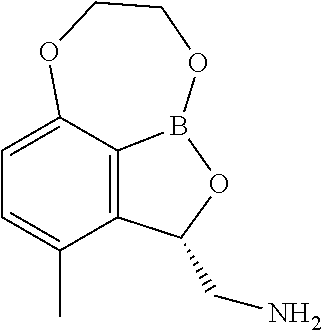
C1=C2C3=C(C(C)=C1)C(CN)OB3OCCO2
